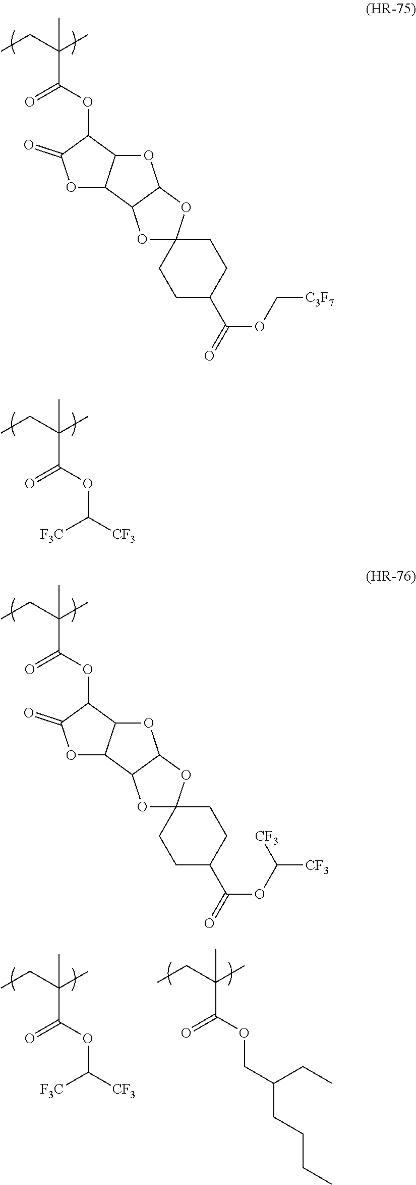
CCC(C)(C)C(=O)OC1C2C(OC1=O)C1C(O2)OC2(O1)CCC(C(OC[C3F7])=O)CC2.CCC(C)(C)C(=O)OC([CF3])[F3C].CCC(C)(C)C(=O)OC1C2C(OC1=O)C1C(O2)OC2(O1)CCC(C(OC([CF3])[CF3])=O)CC2.CCC(C)(C)C(=O)OC([CF3])[F3C].CCC(C)(C)C(=O)OCC(CCCC)CC
